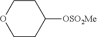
C1CC([OSO2Me])CCO1
